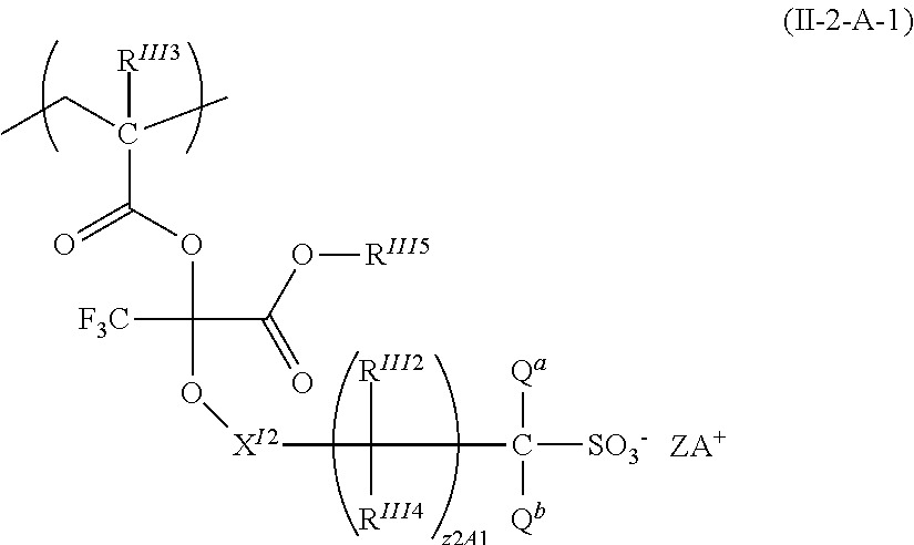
C(C([Qa])([Qb])[SO3-])([RIII2])([RIII4])[XI2]OC(OC(C([RIII3])(C)CC)=O)([F3C])C(O[RIII5])=O
